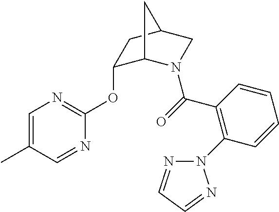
C(=O)(C1=C(N2N=CC=N2)C=CC=C1)N1C2C(OC3=NC=C(C)C=N3)CC(C1)C2
